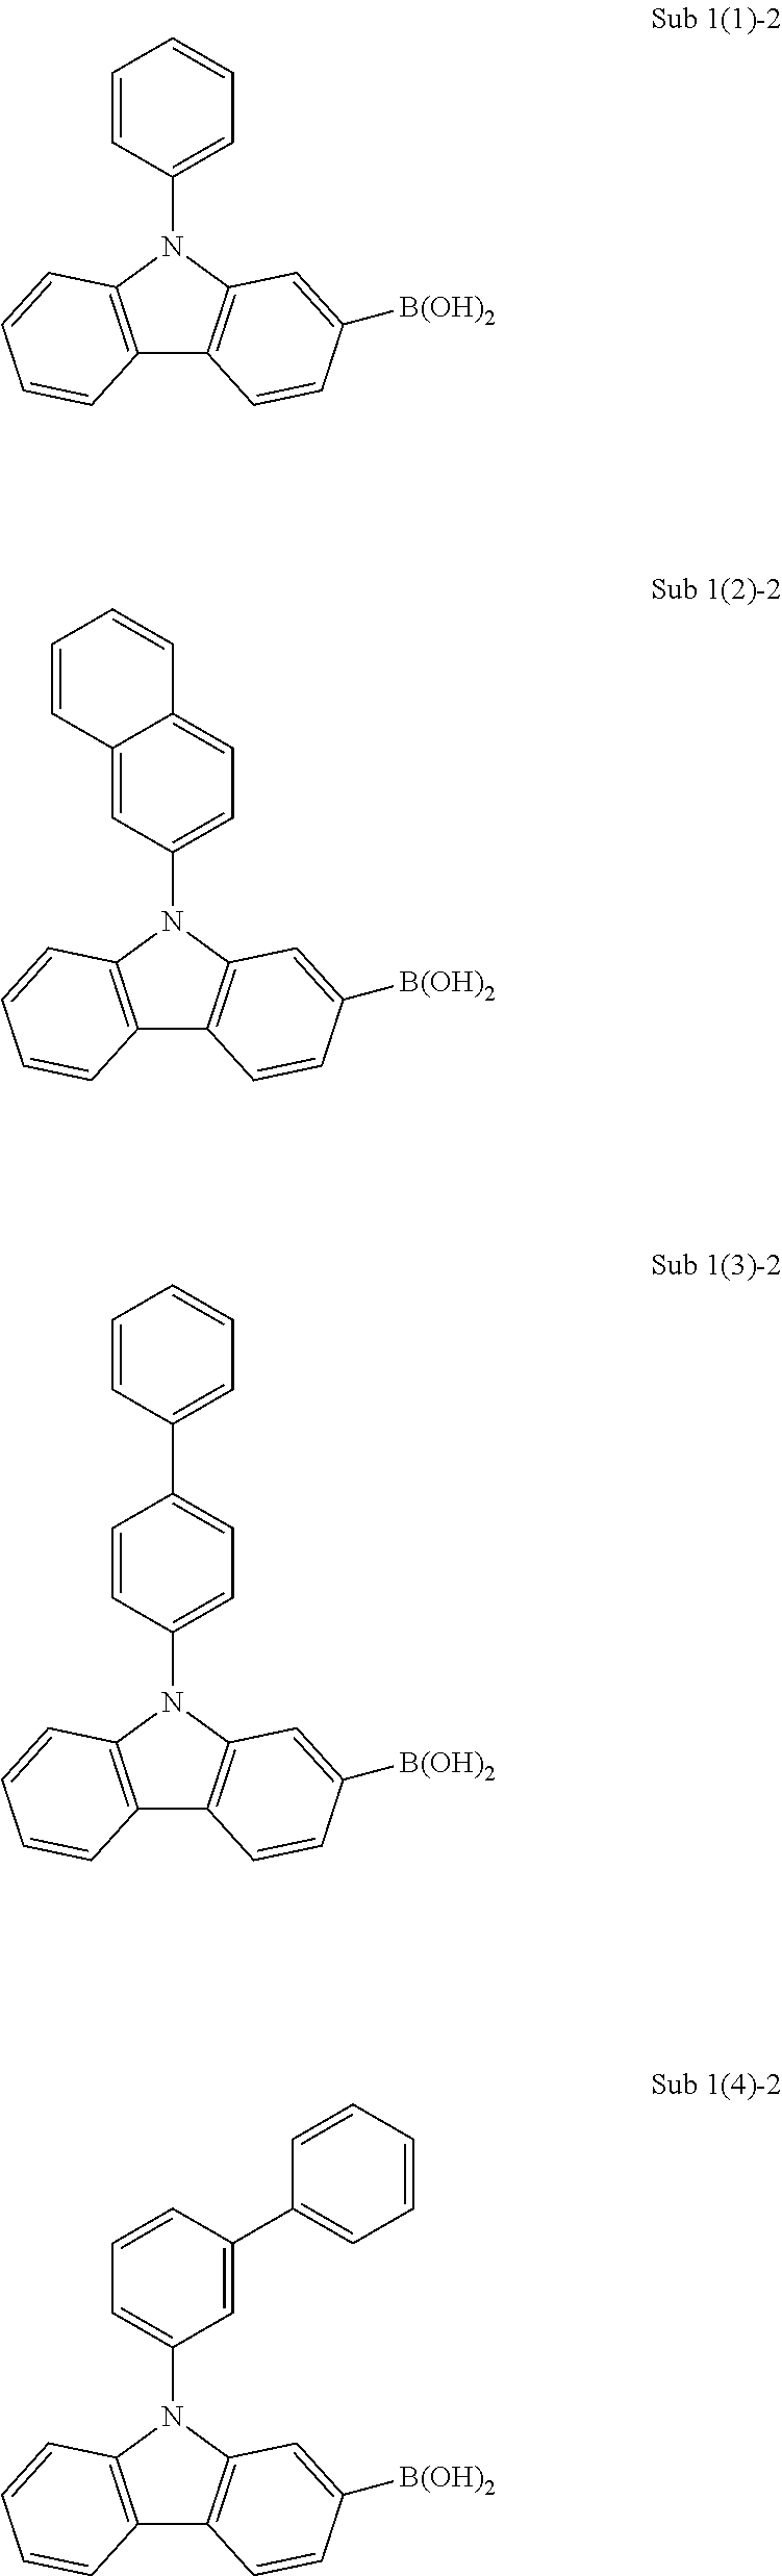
C12=C(N(C3=CC=CC=C3)C3=C1C=CC([B(OH)2])=C3)C=CC=C2.C12=C(N(C3=CC=C4C(=C3)C=CC=C4)C3=C1C=CC([B(OH)2])=C3)C=CC=C2.C12=C(N(C3=CC=C(C4=CC=CC=C4)C=C3)C3=C1C=CC([B(OH)2])=C3)C=CC=C2.C12=C(N(C3=CC=CC(C4=CC=CC=C4)=C3)C3=C1C=CC([B(OH)2])=C3)C=CC=C2
